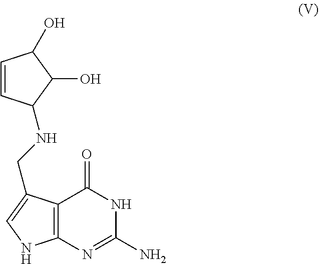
N1C(=O)C2=C(N=C1N)NC=C2CNC1C=CC(O)C1O
